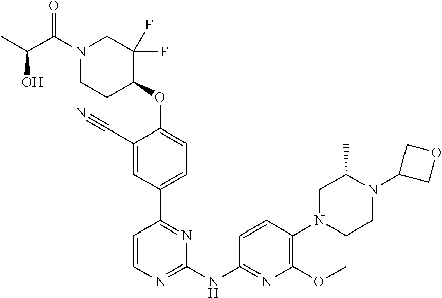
C1(C#N)=CC(C2=NC(NC3=NC(OC)=C(N4CCN(C5COC5)C(C)C4)C=C3)=NC=C2)=CC=C1OC1CCN(C(C(C)O)=O)CC1(F)F
